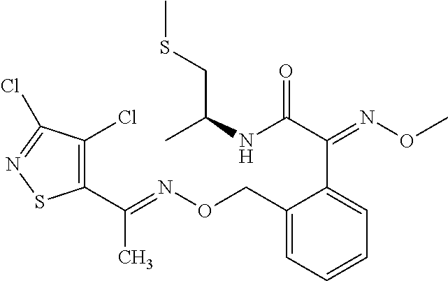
C1(C(=NOCC2=CC=CC=C2C(C(NC(CSC)C)=O)=NOC)C)=C(Cl)C(Cl)=NS1
